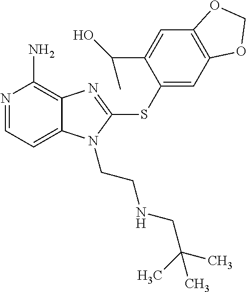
N1=CC=C2C(=C1N)N=C(SC1=CC3=C(C=C1C(O)C)OCO3)N2CCNCC(C)(C)C
